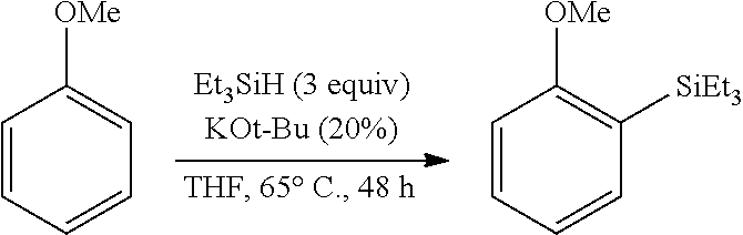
C1=CC=CC=C1[OMe].C1=CC=CC([SiEt3])=C1[OMe]
